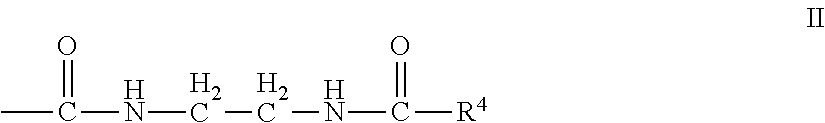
CC(NCCNC([R4])=O)=O
